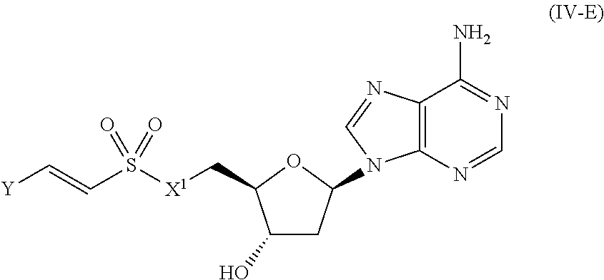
C12=C(N=CN=C1N)N(C1CC(O)C(C[X1]S(C=C[Y])(=O)=O)O1)C=N2
